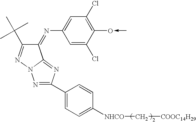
C1(=NC2=CC(Cl)=C(O-C)C(Cl)=C2)C(C(C)(C)C)=NN2N=C(C3=CC=C([NHCO]C[COOC14H29])C=C3)N=C12
